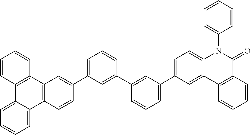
C1=CC2=C(C=C1)C1=C(C3=CC=CC=C23)C=CC(C2=CC=CC(C3=CC(C4=CC=C5C(=C4)C4=C(C(=O)N5C5=CC=CC=C5)C=CC=C4)=CC=C3)=C2)=C1
